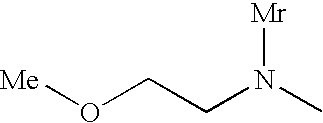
[Me]OCCN(C)[Mr]
